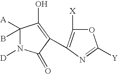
C1(B)([A])N([D])C(=O)C(C2=C([X])OC([Y])=N2)=C1O
